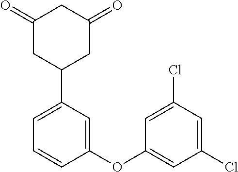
C1(=O)CC(C2=CC=CC(OC3=CC(Cl)=CC(Cl)=C3)=C2)CC(=O)C1
